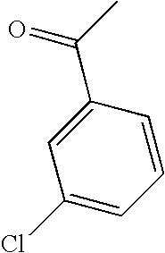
C1=C(C(C)=O)C=CC=C1Cl
